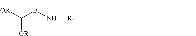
[OR]C([OR])BN[R4]
